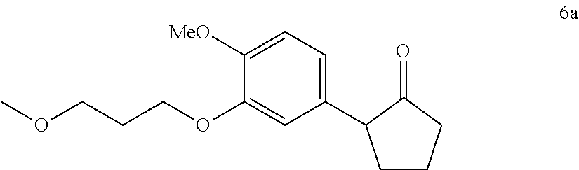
COCCCOC1=CC(C2CCCC2=O)=CC=C1[MeO]
